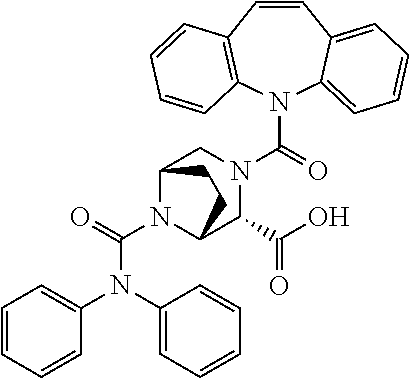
C1=CC2=C(N(C(=O)N3CC4N(C(=O)N(C5=CC=CC=C5)C5=CC=CC=C5)C(C3C(O)=O)CC4)C3=CC=CC=C13)C=CC=C2
